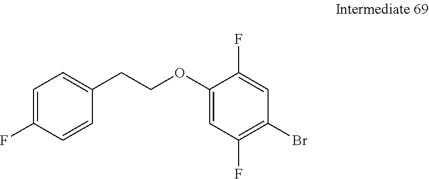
C1=C(F)C=CC(CCOC2=CC(F)=C(Br)C=C2F)=C1
